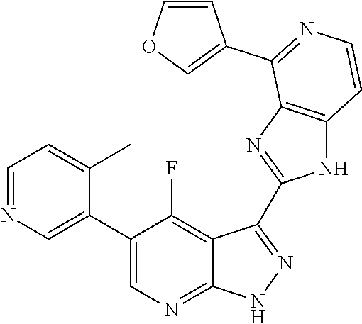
C1=NC=C(C2=CN=C3C(=C2F)C(C2=NC4=C(N2)C=CN=C4C2=COC=C2)=N[N H]3)C(C)=C1
